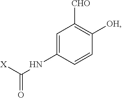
C1=C(NC([X])=O)C=CC([OH])=C1[CHO]
